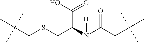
C(CSCC(N(C(CC(C)(C)C)=O)[H])C(O)=O)(C)(C)C
